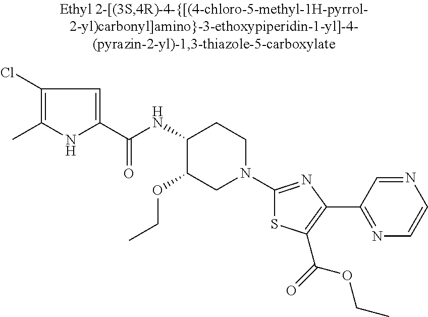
C(C)OC1C(NC(C2=CC(Cl)=C(C)N2)=O)CCN(C2=NC(C3=NC=CN=C3)=C(C(=O)OCC)S2)C1
